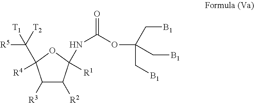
C1([R3])C([R2])C([R1])(NC(=O)OC(C[B1])(C[B1])C[B1])OC1([R4])C([R5])([T1])[T2]
